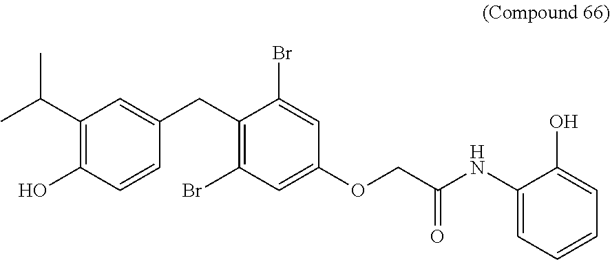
C1(C(C)C)=C(O)C=CC(CC2=C(Br)C=C(OCC(NC3=CC=CC=C3O)=O)C=C2Br)=C1
